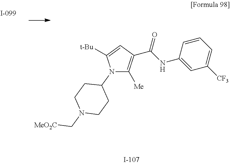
N1(C2CCN(C[MeO2C])CC2)C([Me])=C(C(NC2=CC([CF3])=CC=C2)=O)C=C1[t-Bu]
